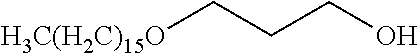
OCCC[H3C(H2C)15O]
